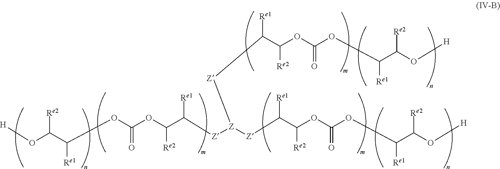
[Z]([Z]C(C(OC(OC(C(O[H])[Re2])[Re1])=O)[Re2])[Re1])([Z]C(C(OC(OC(C(O[H])[Re2])[Re1])=O)[Re2])[Re1])[Z]C(C(OC(OC(C(O[H])[Re2])[Re1])=O)[Re2])[Re1]
